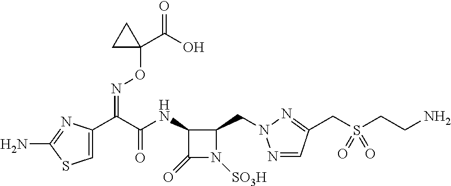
N(C(C(C1=CSC(N)=N1)=NOC1(C(=O)O)CC1)=O)C1C(CN2N=CC(CS(CCN)(=O)=O)=N2)N([SO3H])C1=O
